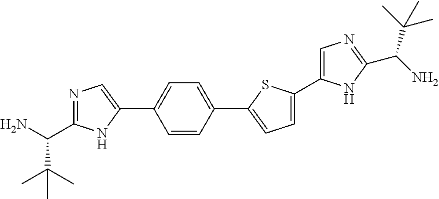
N1=C(C(N)C(C)(C)C)NC(C2=CC=C(C3=CC=C(C4=CN=C(C(N)C(C)(C)C)N4)S3)C=C2)=C1
